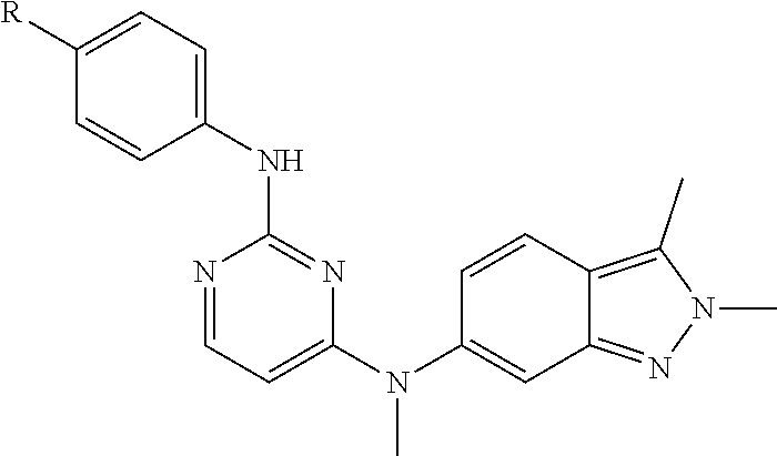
C1([R])=CC=C(NC2=NC(N(C3=CC4=NN(C)C(C)=C4C=C3)C)=CC=N2)C=C1
